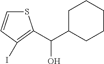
OC(C1CCCCC1)C1=C(I)C=CS1
